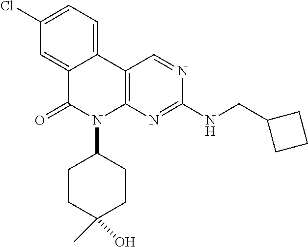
C1(Cl)=CC=C2C(=C1)C(=O)N(C1CCC(O)(C)CC1)C1=C2C=NC(NCC2CCC2)=N1
